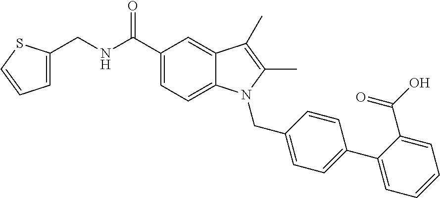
C1=C(CNC(C2=CC=C3C(=C2)C(C)=C(C)N3CC2=CC=C(C3=CC=CC=C3C(=O)O)C=C2)=O)SC=C1
